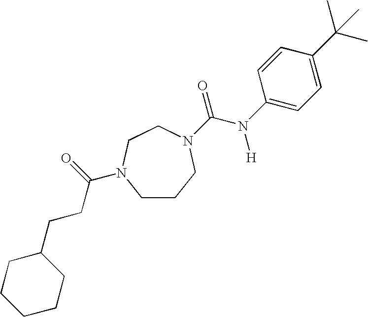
C1CCN(C(=O)N([H])C2=CC=C(C(C)(C)C)C=C2)CCN1C(=O)CCC1CCCCC1
